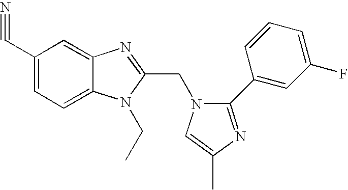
C1(C#N)=CC=C2C(=C1)N=C(CN1C(C3=CC(F)=CC=C3)=NC(C)=C1)N2CC
